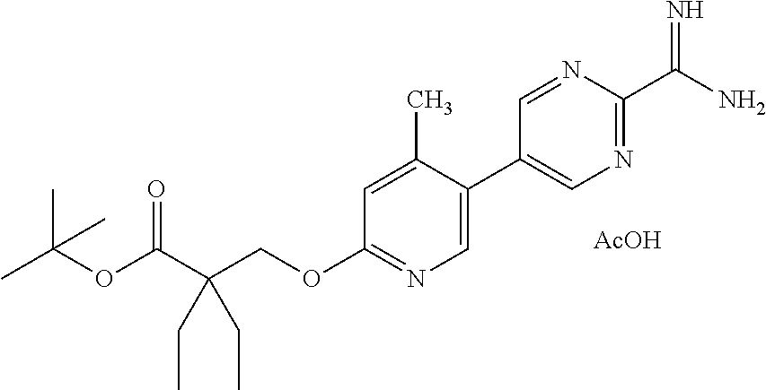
C1=C(C2=CN=C(C(N)=N)N=C2)C(C)=CC(OCC(C(OC(C)(C)C)=O)(CC)CC)=N1.[AcOH]
